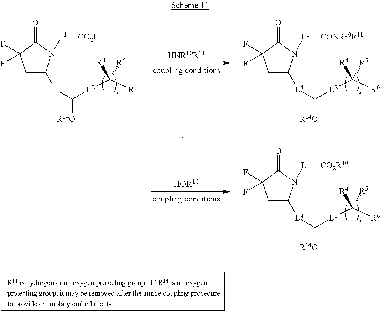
C1C([L4]C([L2]C([R6])([R4])[R5])[R14O])N([L1][CO2H])C(=O)C1(F)F.C1C([L4]C([L2]C([R6])([R4])[R5])[R14O])N([L1][CONR10R11])C(=O)C1(F)F.C1C([L4]C([L2]C([R6])([R4])[R5])[R14O])N([L1][CO2R10])C(=O)C1(F)F.[HNR10R11].[HOR10]
